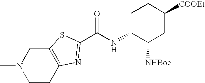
CN1CCC2=C(C1)SC(C(NC1C([NHBoc])CC([COOEt])CC1)=O)=N2
